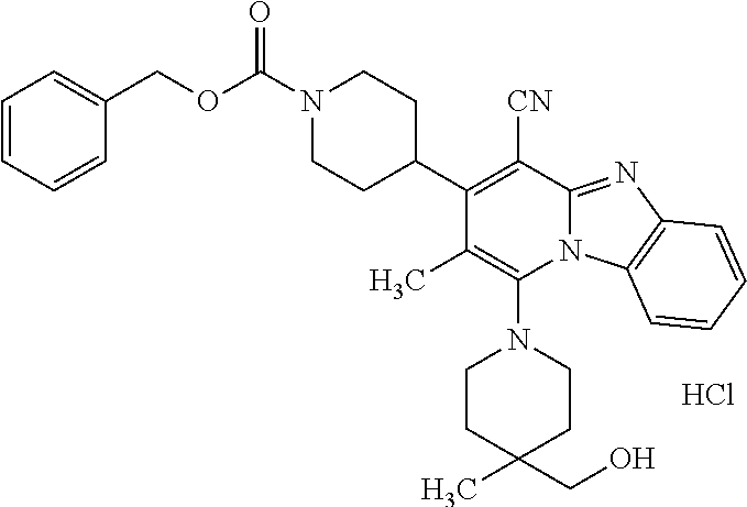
Cl.C1CC(C)(CO)CCN1C1=C(C)C(C2CCN(C(OCC3=CC=CC=C3)=O)CC2)=C([CN])C2=NC3=C(N12)C=CC=C3
